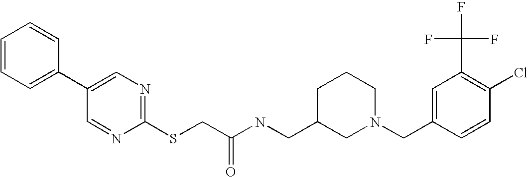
C1=CC=C(C2=CN=C(SCC(NCC3CN(CC4=CC(C(F)(F)F)=C(Cl)C=C4)CCC3)=O)N=C2)C=C1
